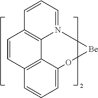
C1=CC=N2C3=C1C=CC1=C3C(=CC=C1)O[Be]2
